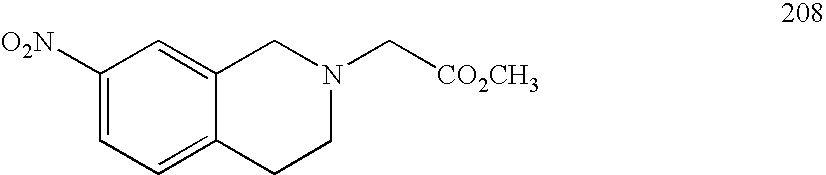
C1([O2N])=CC=C2C(=C1)CN(C[CO2CH3])CC2
